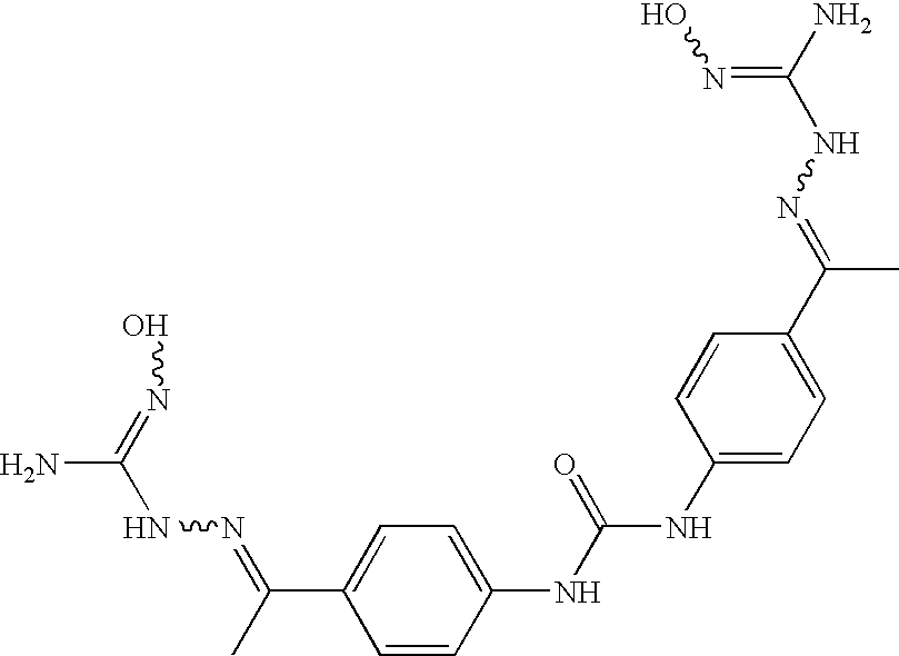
C1=CC(NC(NC2=CC=C(C(=NNC(N)=NO)C)C=C2)=O)=CC=C1C(C)=NNC(N)=NO
